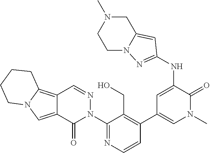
C12=C3N(C=C1C(=O)N(C1=NC=CC(C4=CN(C)C(=O)C(NC5=NN6CCN(C)CC6=C5)=C4)=C1CO)N=C2)CCCC3
